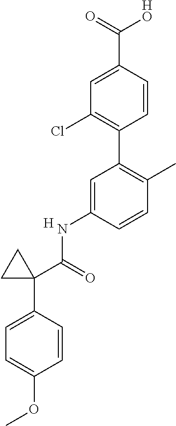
C1=CC(C(=O)[HO])=CC(Cl)=C1C1=C(C)C=CC(NC(C2(C3=CC=C(OC)C=C3)CC2)=O)=C1.[H]
